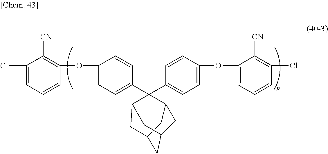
C1(OC2=CC=C(C3(C4=CC=C(OC5=CC=CC(Cl)=C5[CN])C=C4)C4CC5CC3CC(C5)C4)C=C2)=C([CN])C(Cl)=CC=C1
